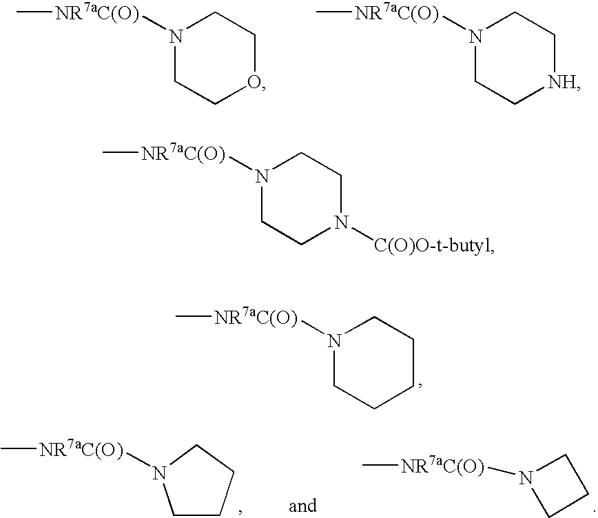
N1([NR7aC(O)]C)CCOCC1.N1([NR7aC(O)]C)CC[NH]CC1.N1([NR7aC(O)]C)CCCCC1.N1([NR7aC(O)]C)CCC1.C1CCCN1[NR7aC(O)]C.N1([NR7aC(O)]C)CCN([C(O)O-t-butyl])CC1
